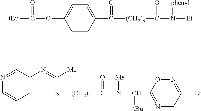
C1=CC(C([(CH2)3]C(N([Et])[phenyl])=O)=O)=CC=C1OC([tBu])=O.N1([(CH2)5]C(N(C(C2=NCC([Et])=NO2)[tBu])[Me])=O)C([Me])=NC2=C1C=CN=C2
